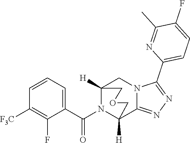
C1=CC=C(C(N2C3([H])C4=NN=C(C5=CC=C(F)C(C)=N5)N4CC2([H])COC3)=O)C(F)=C1[F3C]
